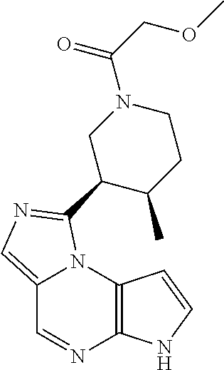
C12=CN=C(C3C(C)CCN(C(COC)=O)C3)N1C1=C(N=C2)NC=C1
